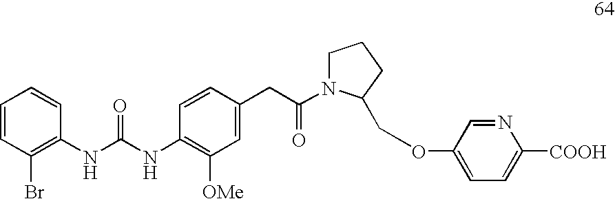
C1=CC=CC(NC(NC2=C([OMe])C=C(CC(N3CCCC3COC3=CC=C([COOH])N=C3)=O)C=C2)=O)=C1Br
